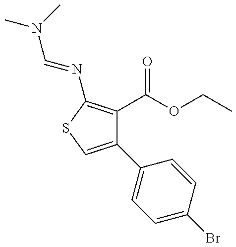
C1(C2=CC=C(Br)C=C2)=CSC(N=CN(C)C)=C1C(OCC)=O
